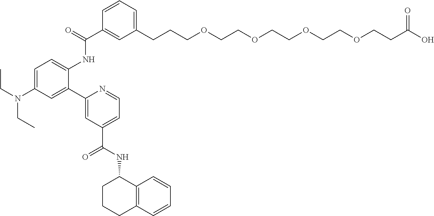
C1=C(N(CC)CC)C=C(C2=CC(C(NC3CCCC4=C3C=CC=C4)=O)=CC=N2)C(NC(C2=CC(CCCOCCOCCOCCOCCC(O)=O)=CC=C2)=O)=C1
